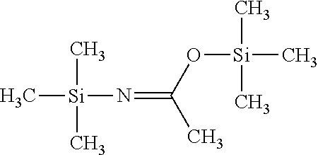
C[Si](C)(C)N=C(C)O[Si](C)(C)C
